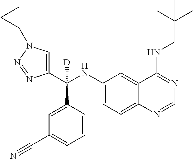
C1(C(NC2=CC=C3C(=C2)C(NCC(C)(C)C)=NC=N3)(C2=CC(C#N)=CC=C2)[D])=CN(C2CC2)N=N1
